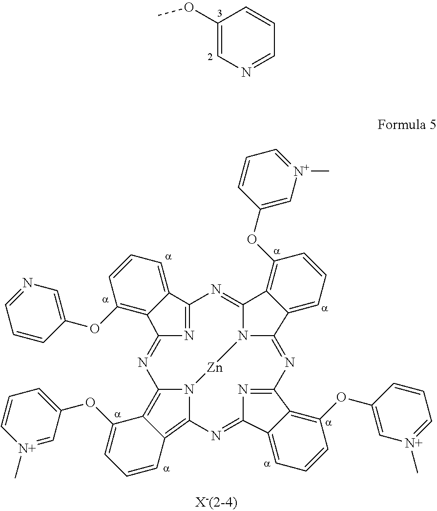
C1(OC)=CN=CC=C1.C12=NC(=NC3=C4C(OC5=CC=C[N+](C)=C5)=CC=CC4=C4N3[Zn]N3C(=N1)C1=C(OC5=C[N+](C)=CC=C5)C=CC=C1C3=NC1=NC(=N4)C3=CC=CC(OC4=C[N+](C)=CC=C4)=C13)C1=C(OC3=CN=CC=C3)C=CC=C21
